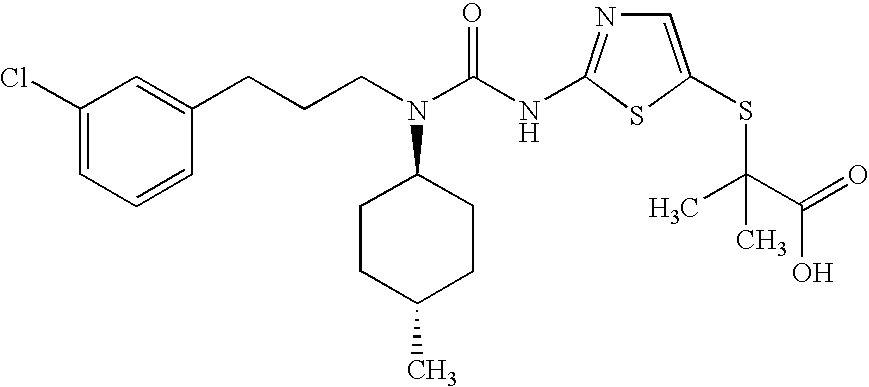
C1(Cl)=CC=CC(CCCN(C(NC2=NC=C(SC(C(O)=O)(C)C)S2)=O)C2CCC(C)CC2)=C1
